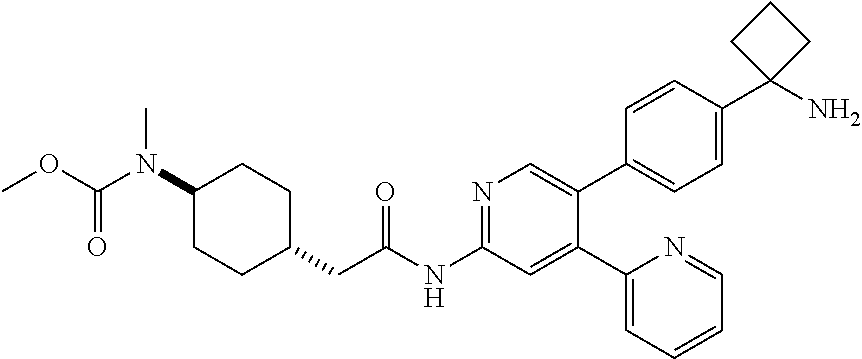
C1(N(C(OC)=O)C)CCC(CC(NC2=NC=C(C3=CC=C(C4(N)CCC4)C=C3)C(C3=CC=CC=N3)=C2)=O)CC1
